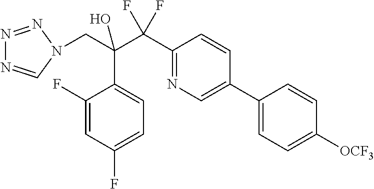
C1(F)=CC(F)=CC=C1C(C(C1=NC=C(C2=CC=C([OCF3])C=C2)C=C1)(F)F)(CN1C=NN=N1)O
